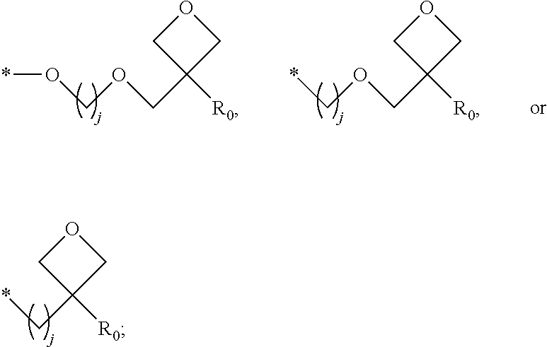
*CC1([R0])COC1.O(COCC1([R0])COC1)*.*COCC1([R0])COC1
